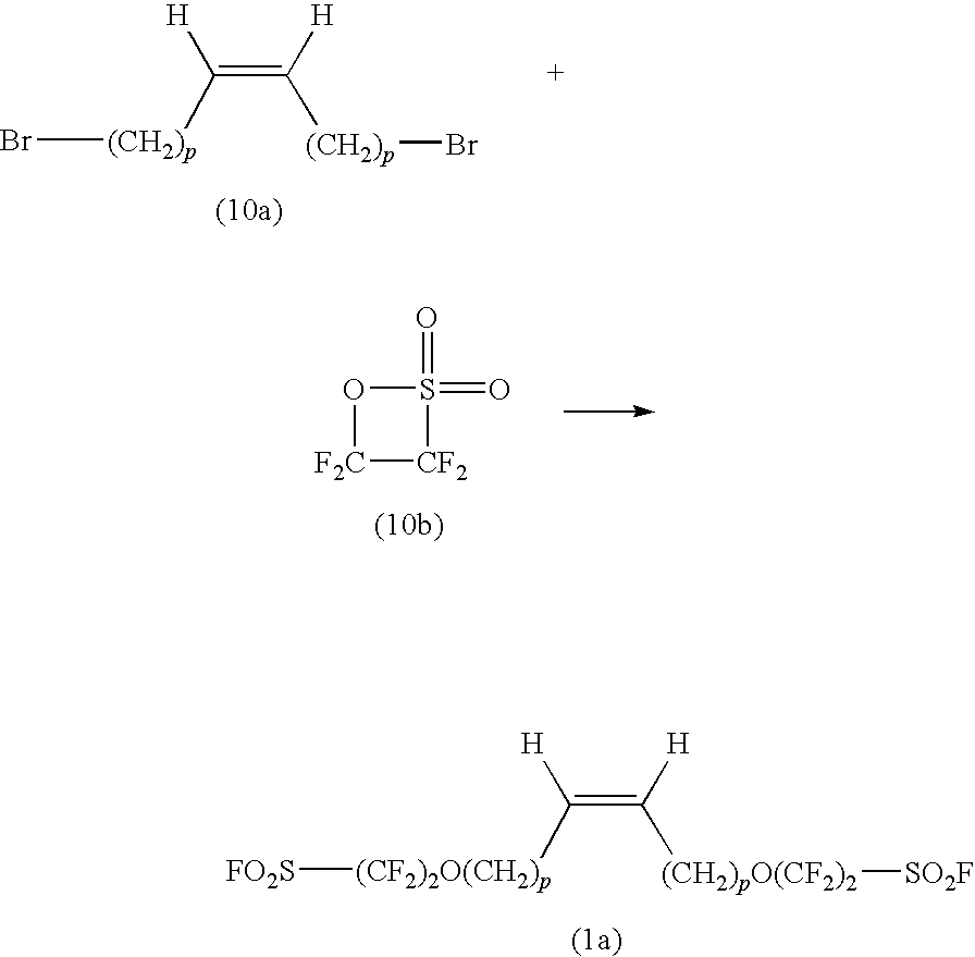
C(=C([H])[(CH2)p]Br)([(CH2)p]Br)[H].O1[F2C][CF2]S1(=O)=O.C(=C([H])[(CH2)pO(CF2)2][SO2F])([(CF2)2O(CH2)p][FO2S])[H]
